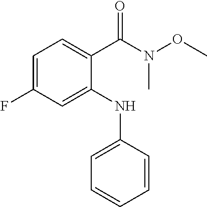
C1=C(F)C=C(NC2=CC=CC=C2)C(C(N(OC)C)=O)=C1
